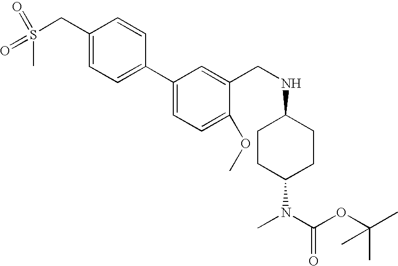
C1(CS(C)(=O)=O)=CC=C(C2=CC=C(OC)C(CNC3CCC(N(C)C(OC(C)(C)C)=O)CC3)=C2)C=C1
